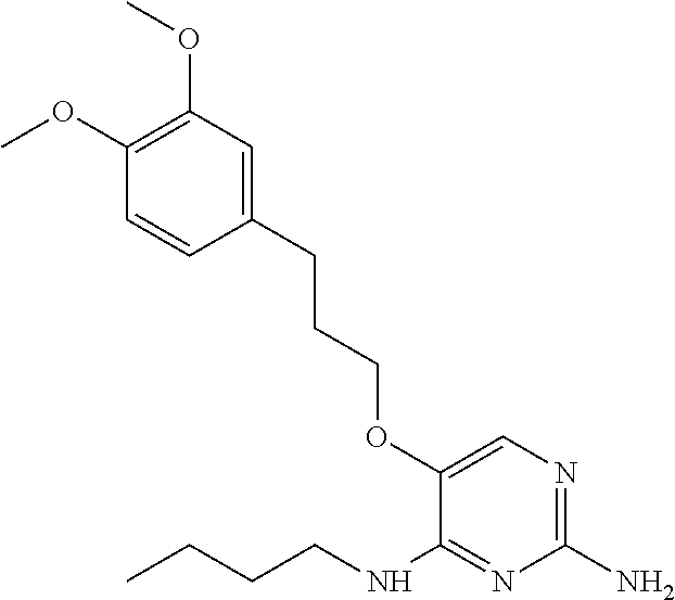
C1(OC)=C(OC)C=C(CCCOC2=CN=C(N)N=C2NCCCC)C=C1
